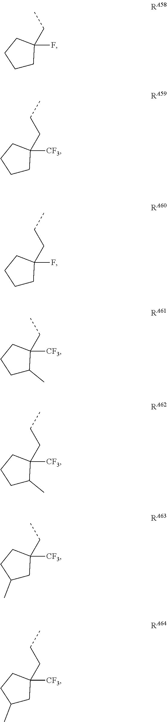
C1CC(F)(CC)CC1.C1CC([CF3])(CCC)CC1.C1CC(F)(CCC)CC1.C1C(C)C([CF3])(CC)CC1.C1C(C)C([CF3])(CCC)CC1.C1(C)CC([CF3])(CC)CC1.C1(C)CC([CF3])(CCC)CC1
